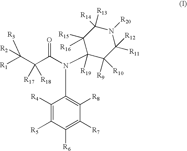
C1([R4])=C([R5])C([R6])=C([R7])C([R8])=C1N(C(C(C([R1])([R3])[R2])([R18])[R17])=O)C1([R19])C([R10])([R9])C([R11])([R12])N([R20])C([R13])([R14])C1([R16])[R15]
